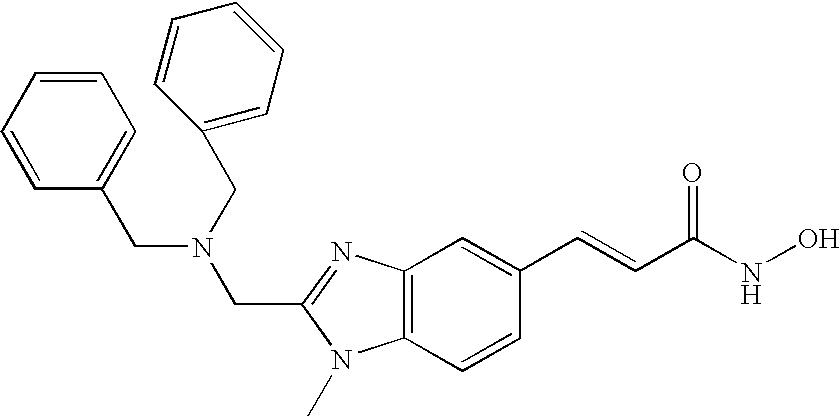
C(C1=NC2=C(C=CC(C=CC(NO)=O)=C2)N1C)N(CC1=CC=CC=C1)CC1=CC=CC=C1
